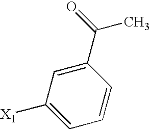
C1=C([X1])C=C(C(C)=O)C=C1
